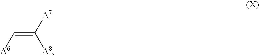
C(=C([A7])[A8])[A6]
